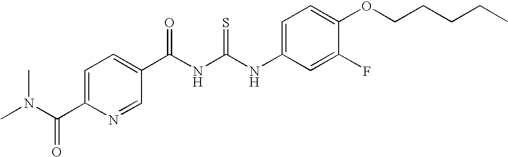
C(NC(NC1=CC=C(OCCCCC)C(F)=C1)=S)(=O)C1=CC=C(C(N(C)C)=O)N=C1
